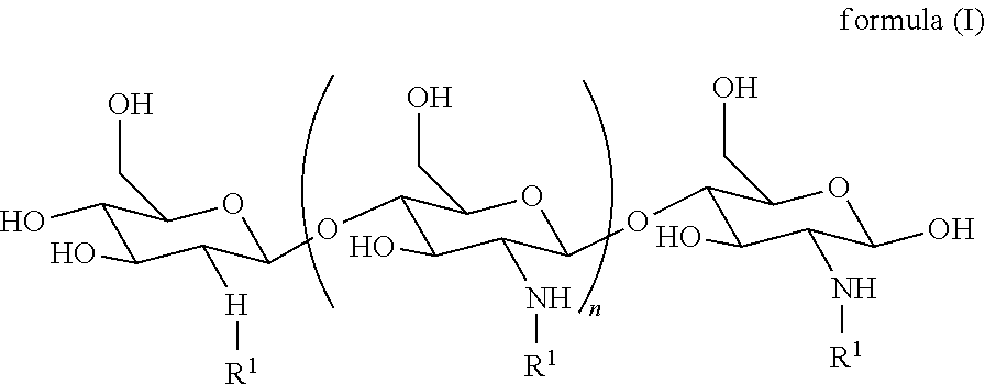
C1(O)C(N[R1])C(OC2C(O)C(N[R1])C(O)OC2CO)OC(CO)C1OC1C([H][R1])C(O)C(O)C(CO)O1
